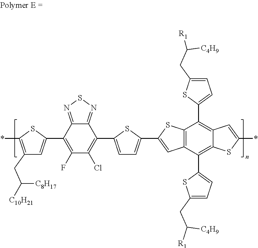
C1(C2=CC(CC([C8H17])[C10H21])=C(*)S2)=C(F)C(Cl)=C(C2=CC=C(C3=CC4=C(S3)C(C3=CC=C(CC([C4H9])[R1])S3)=C3C(=C4C4=CC=C(CC([C4H9])[R1])S4)SC(*)=C3)S2)C2=NSN=C12
